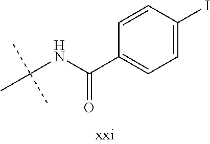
CC(NC(=O)C1=CC=C(I)C=C1)(C)C
